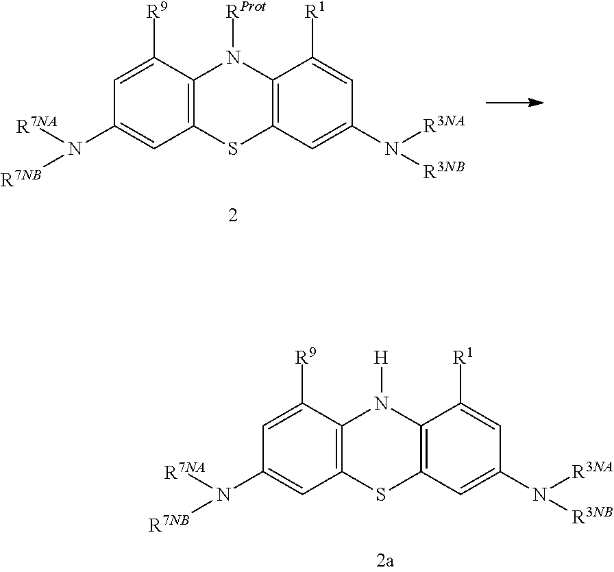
C12=C(C([R9])=CC(N([R7NB])[R7NA])=C1)N([H])C1=C(S2)C=C(N([R3NB])[R3NA])C=C1[R1].C12=C(C([R9])=CC(N([R7NB])[R7NA])=C1)N([RProt])C1=C(S2)C=C(N([R3NB])[R3NA])C=C1[R1]
